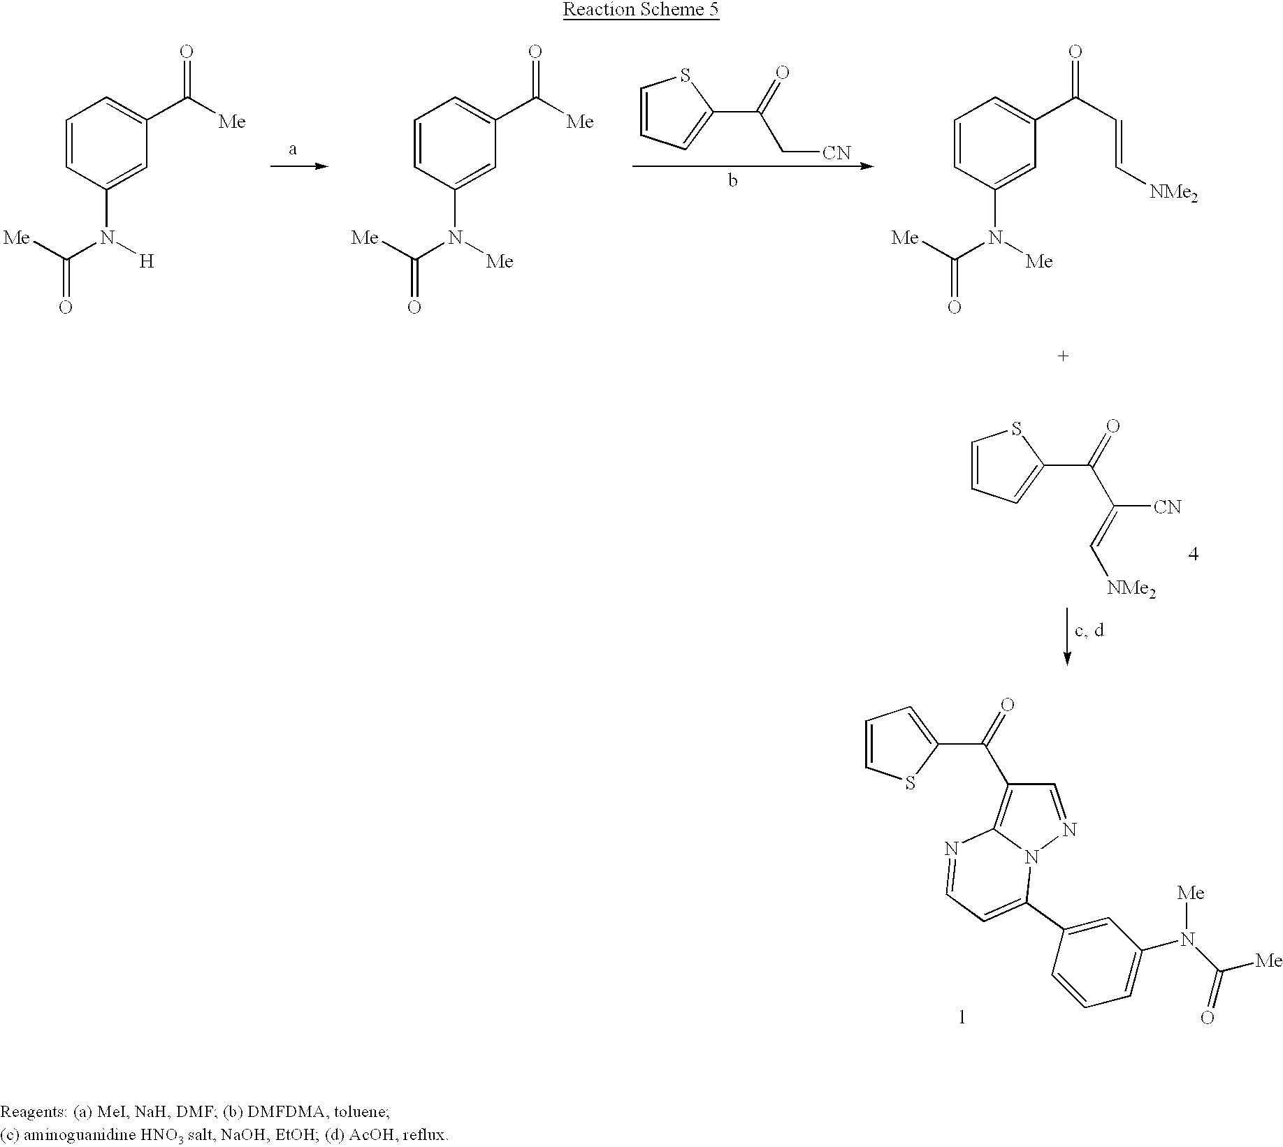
C1=CC(N([H])C([Me])=O)=CC(C([Me])=O)=C1.C1=CC(N([Me])C([Me])=O)=CC(C([Me])=O)=C1.C1=CC=C(C(C[CN])=O)S1.C1=CC(N([Me])C([Me])=O)=CC(C(C=C[NMe2])=O)=C1.C1=CC=C(C(C(=C[NMe2])[CN])=O)S1.C1=NN2C(=C1C(C1=CC=CS1)=O)N=CC=C2C1=CC(N(C([Me])=O)[Me])=CC=C1
